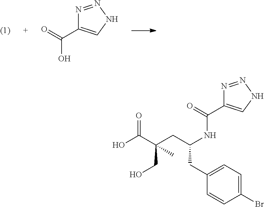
N1=NNC=C1C(=O)O.N1=NNC=C1C(=O)NC(CC(C(O)=O)(CO)C)CC1=CC=C(Br)C=C1
